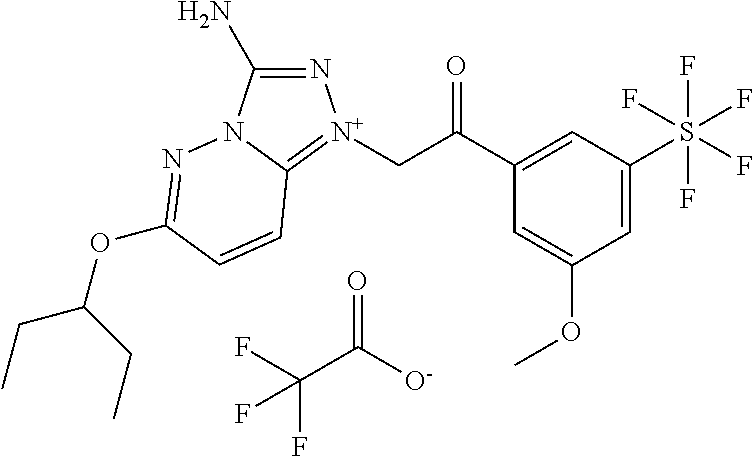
C(C([O-])=O)(F)(F)F.N1=C(N)N2C(=[N+]1CC(=O)C1=CC(S(F)(F)(F)(F)F)=CC(OC)=C1)C=CC(OC(CC)CC)=N2
